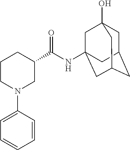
C1CN(C2=CC=CC=C2)CC(C(NC23CC4(O)CC(CC(C2)C4)C3)=O)C1
